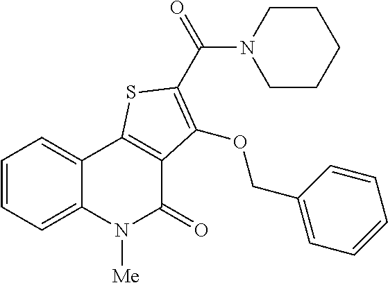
C1=CC=C2C(=C1)C1=C(C(=O)N2[Me])C(OCC2=CC=CC=C2)=C(C(N2CCCCC2)=O)S1
